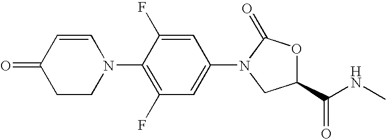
C1CN(C2=C(F)C=C(N3C(=O)OC(C(NC)=O)C3)C=C2F)C=CC1=O
